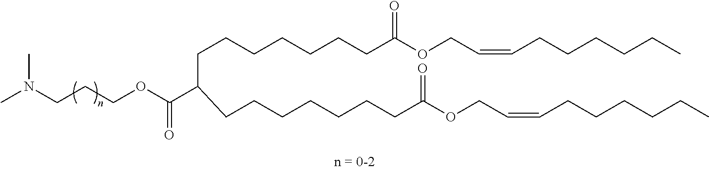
N(CCCOC(C(CCCCCCCC(OCC=CCCCCCC)=O)CCCCCCCC(OCC=CCCCCCC)=O)=O)(C)C
